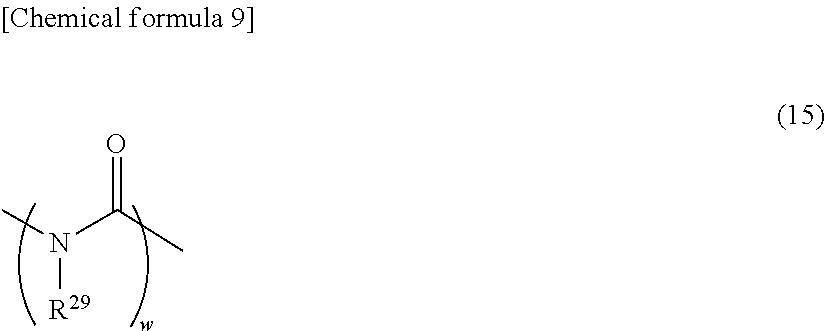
N(C(C)=O)(C)[R29]
